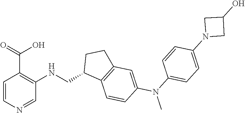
C1=CN=CC(NCC2C3=C(CC2)C=C(N(C)C2=CC=C(N4CC(O)C4)C=C2)C=C3)=C1C(=O)O
